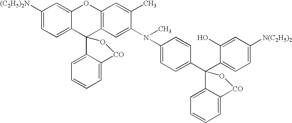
C1([(C2H5)2N])=CC=C2C(=C1)OC1=C(C23C2=CC=CC=C2[CO]O3)C=C(N(C)C2=CC=C(C3(C4=CC=C([N(C2H5)2])C=C4O)C4=CC=CC=C4[CO]O3)C=C2)C(C)=C1
